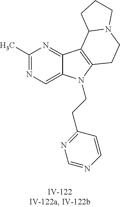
C1(C)=NC=C2C(=N1)C1=C(N2CCC2=NC=NC=C2)CCN2C1CCC2
